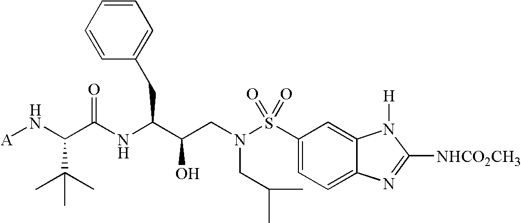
[A]NC(C(NC(C(CN(S(C1=CC=C2C(=C1)N([H])C([NHCO2CH3])=N2)(=O)=O)CC(C)C)O)CC1=CC=CC=C1)=O)C(C)(C)C
